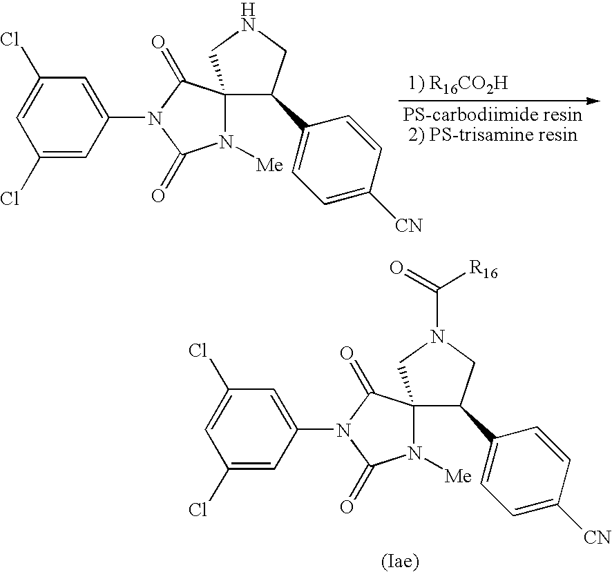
C1(Cl)=CC(N2C(=O)N([Me])C3(C2=O)C(C2=CC=C([CN])C=C2)CNC3)=CC(Cl)=C1.C1(Cl)=CC(N2C(=O)N([Me])C3(C2=O)C(C2=CC=CC=C2)CN(C([R16])=O)C3)=CC(Cl)=C1.[CN]
